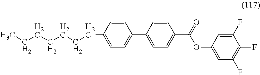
C1(F)=CC(OC(C2=CC=C(C3=CC=C(CCCCCCC)C=C3)C=C2)=O)=CC(F)=C1F
